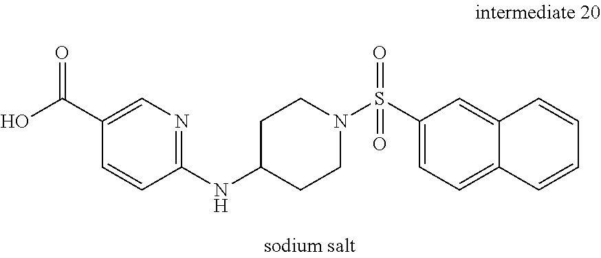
C1C(NC2=NC=C(C(=O)O)C=C2)CCN(S(C2=CC=C3C(=C2)C=CC=C3)(=O)=O)C1
